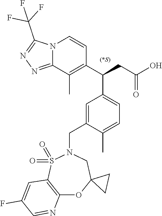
C12=C(S(=O)(=O)N(CC3=CC(C(C4=C(C)C5=NN=C(C(F)(F)F)N5C=C4)CC(O)=O)=CC=C3C)CC3(O1)CC3)C=C(F)C=N2
